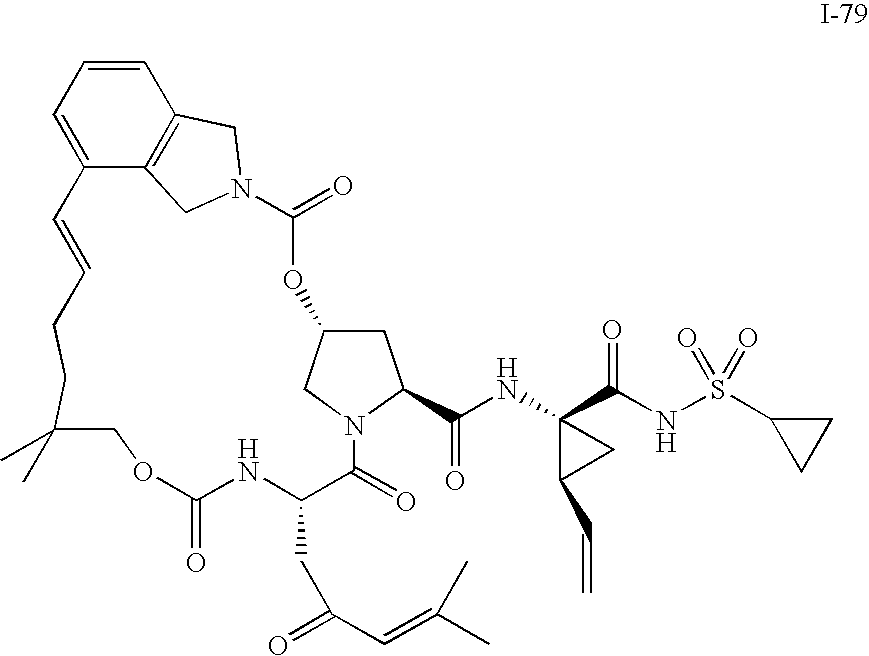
C1=CC=C2C3=C1CN(C3)C(=O)OC1CC(C(NC3(C(NS(C4CC4)(=O)=O)=O)C(C=C)C3)=O)N(C1)C(=O)C(CC(=O)C=C(C)C)NC(=O)OCC(C)(C)CCC=C2
